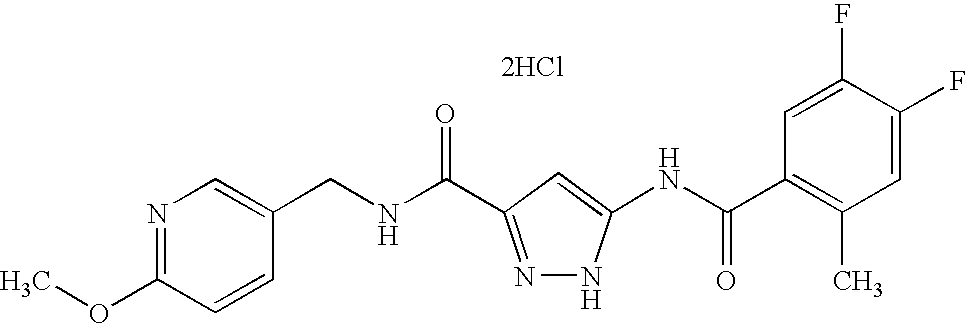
C(NC(=O)C1=NNC(NC(C2=C(C)C=C(F)C(F)=C2)=O)=C1)C1=CN=C(OC)C=C1.[2HCl]
